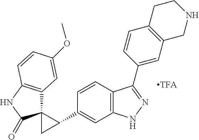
C1(C2C3(C2)C2=C(NC3=O)C=CC(OC)=C2)=CC2=C(C=C1)C(C1=CC3=C(C=C1)CCNC3)=NN2
